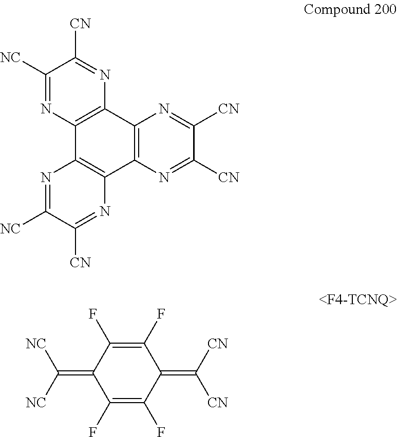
C1([NC])=NC2=C(N=C1[CN])C1=C(C3=C2N=C([NC])C([CN])=N3)N=C([CN])C([CN])=N1.C1(=C([CN])[CN])C(F)=C(F)C(=C([NC])[NC])C(F)=C1F
